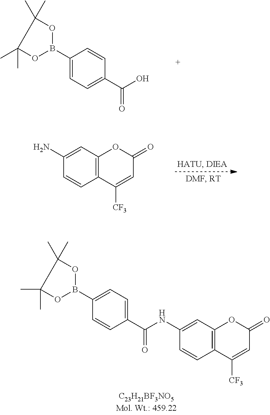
C1(B2OC(C)(C)C(C)(C)O2)=CC=C(C(NC2=CC3=C(C=C2)C([CF3])=CC(=O)O3)=O)C=C1.C1(B2OC(C)(C)C(C)(C)O2)=CC=C(C(O)=O)C=C1.C12=C(C=C(N)C=C1)OC(=O)C=C2[CF3]
